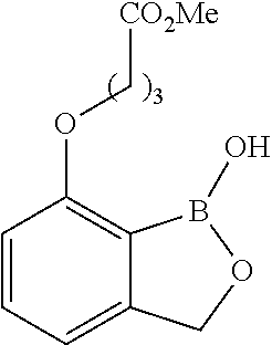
C1=CC=C2C(=C1OC[CO2Me])B(O)OC2
